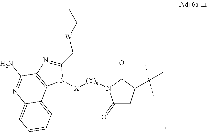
[(Y)n]([X]N1C(C[W]CC)=NC2=C1C1=CC=CC=C1N=C2N)N1C(=O)CC(C(C)(C)C)C1=O
